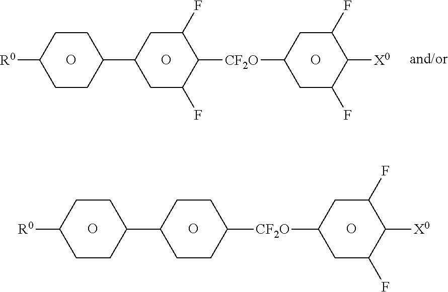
O.O.C1CC(C2CCC([CF2O]C3CC(F)C([X0])C(F)C3)CC2)CCC1[R0].O.O.O.C1CC(C2CC(F)C([CF2O]C3CC(F)C([X0])C(F)C3)C(F)C2)CCC1[R0].O
